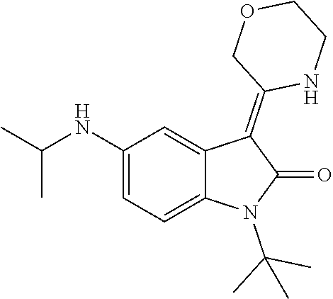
C1(NC(C)C)=CC=C2C(=C1)C(=C1NCCOC1)C(=O)N2C(C)(C)C
